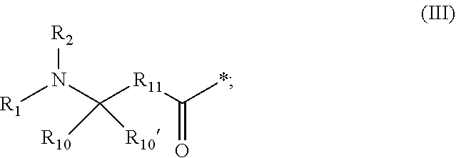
[R1]N(C([R11]C(=O)*)([R10])[R10])[R2]
